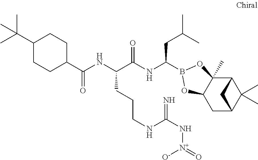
C12C3(C)C(CC(C1(C)C)C2)OB(C(NC(C(NC(C1CCC(C(C)(C)C)CC1)=O)CCCNC(N[N+]([O-])=O)=N)=O)CC(C)C)O3
